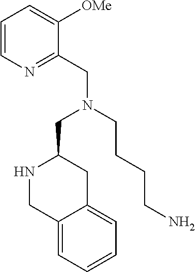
C1=CN=C(CN(CC2NCC3=CC=CC=C3C2)CCCCN)C([OMe])=C1
